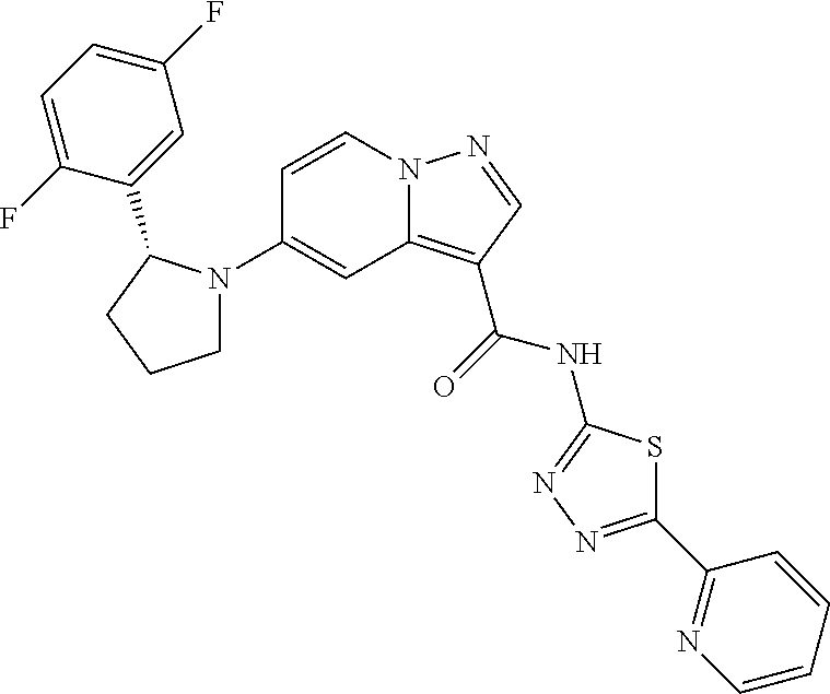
C1(N2CCCC2C2=CC(F)=CC=C2F)=CC2=C(C(=O)NC3=NN=C(C4=NC=CC=C4)S3)C=NN2C=C1
